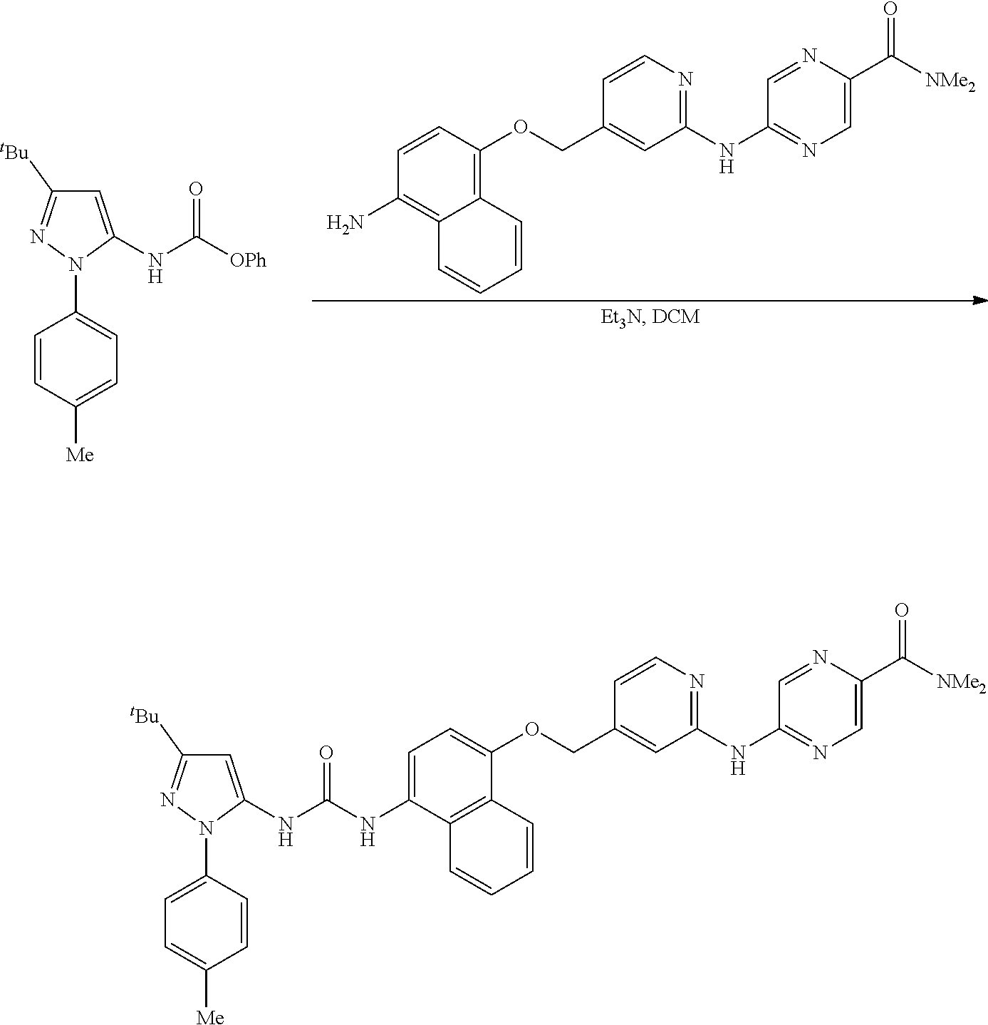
C1=C(NC([OPh])=O)N(C2=CC=C([Me])C=C2)N=C1[tBu].C1(N)=C2C(=C(OCC3=CC(NC4=NC=C(C([NMe2])=O)N=C4)=NC=C3)C=C1)C=CC=C2.C1=C(NC(NC2=CC=C(OCC3=CC(NC4=NC=C(C([NMe2])=O)N=C4)=NC=C3)C3=C2C=CC=C3)=O)N(C2=CC=C([Me])C=C2)N=C1[tBu]
